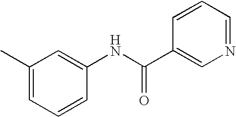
C1=CC(NC(C2=CN=CC=C2)=O)=CC(C)=C1
